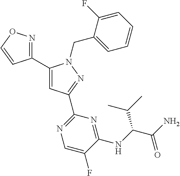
C1(C2=NOC=C2)=CC(C2=NC=C(F)C(NC(C(N)=O)C(C)C)=N2)=NN1CC1=CC=CC=C1F
